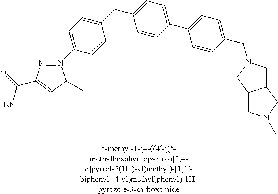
C1=C(CC2=CC=C(C3=CC=C(CN4CC5C(CN(C)C5)C4)C=C3)C=C2)C=CC(N2=NC(C(N)=O)=CC2C)=C1
